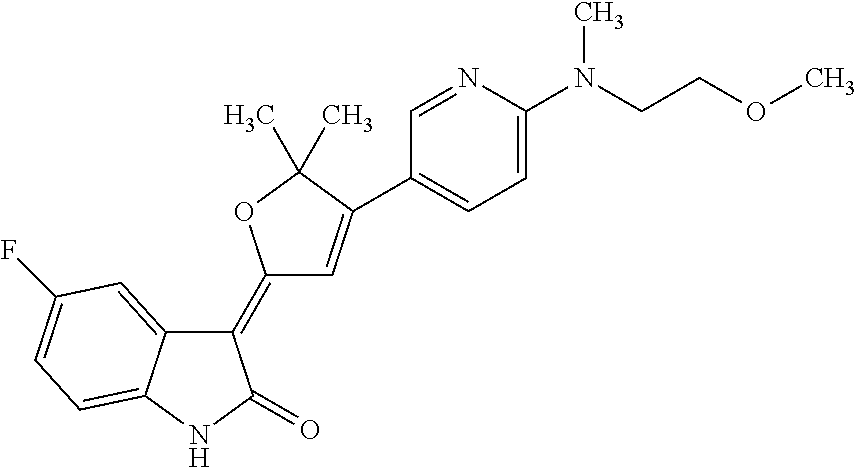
C1(=C2C=C(C3=CC=C(N(CCOC)C)N=C3)C(C)(C)O2)C2=CC(F)=CC=C2NC1=O
